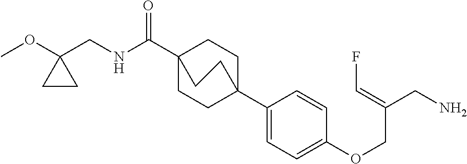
N(C(C12CCC(C3=CC=C(OCC(CN)=CF)C=C3)(CC1)CC2)=O)CC1(OC)CC1
